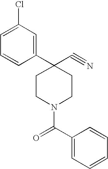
C1CC(C2=CC(Cl)=CC=C2)(C#N)CCN1C(=O)C1=CC=CC=C1
